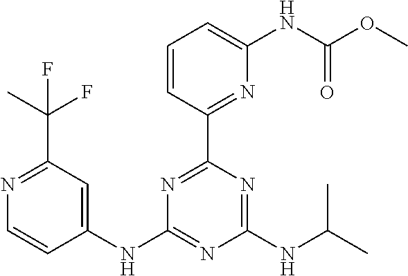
N1=C(C(C)(F)F)C=C(NC2=NC(NC(C)C)=NC(C3=NC(NC(=O)OC)=CC=C3)=N2)C=C1
